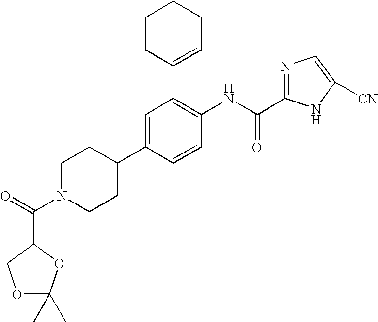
C1CC(C2=C(NC(=O)C3=NC=C([CN])N3)C=CC(C3CCN(C(=O)C4OC(C)(C)OC4)CC3)=C2)=CCC1
